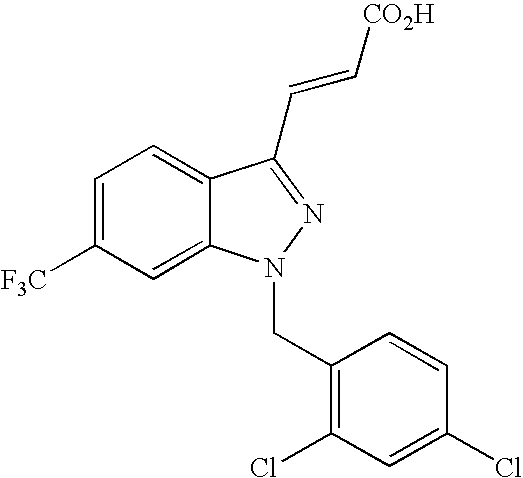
C1=C([F3C])C=C2C(=C1)C(C=C[CO2H])=NN2CC1=C(Cl)C=C(Cl)C=C1
